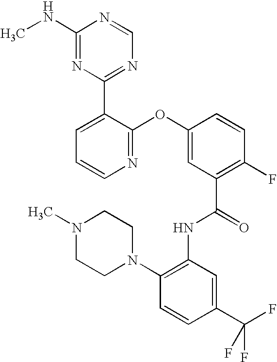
N1=C(OC2=CC(C(=O)NC3=C(N4CCN(C)CC4)C=CC(C(F)(F)F)=C3)=C(F)C=C2)C(C2=NC=NC(NC)=N2)=CC=C1
